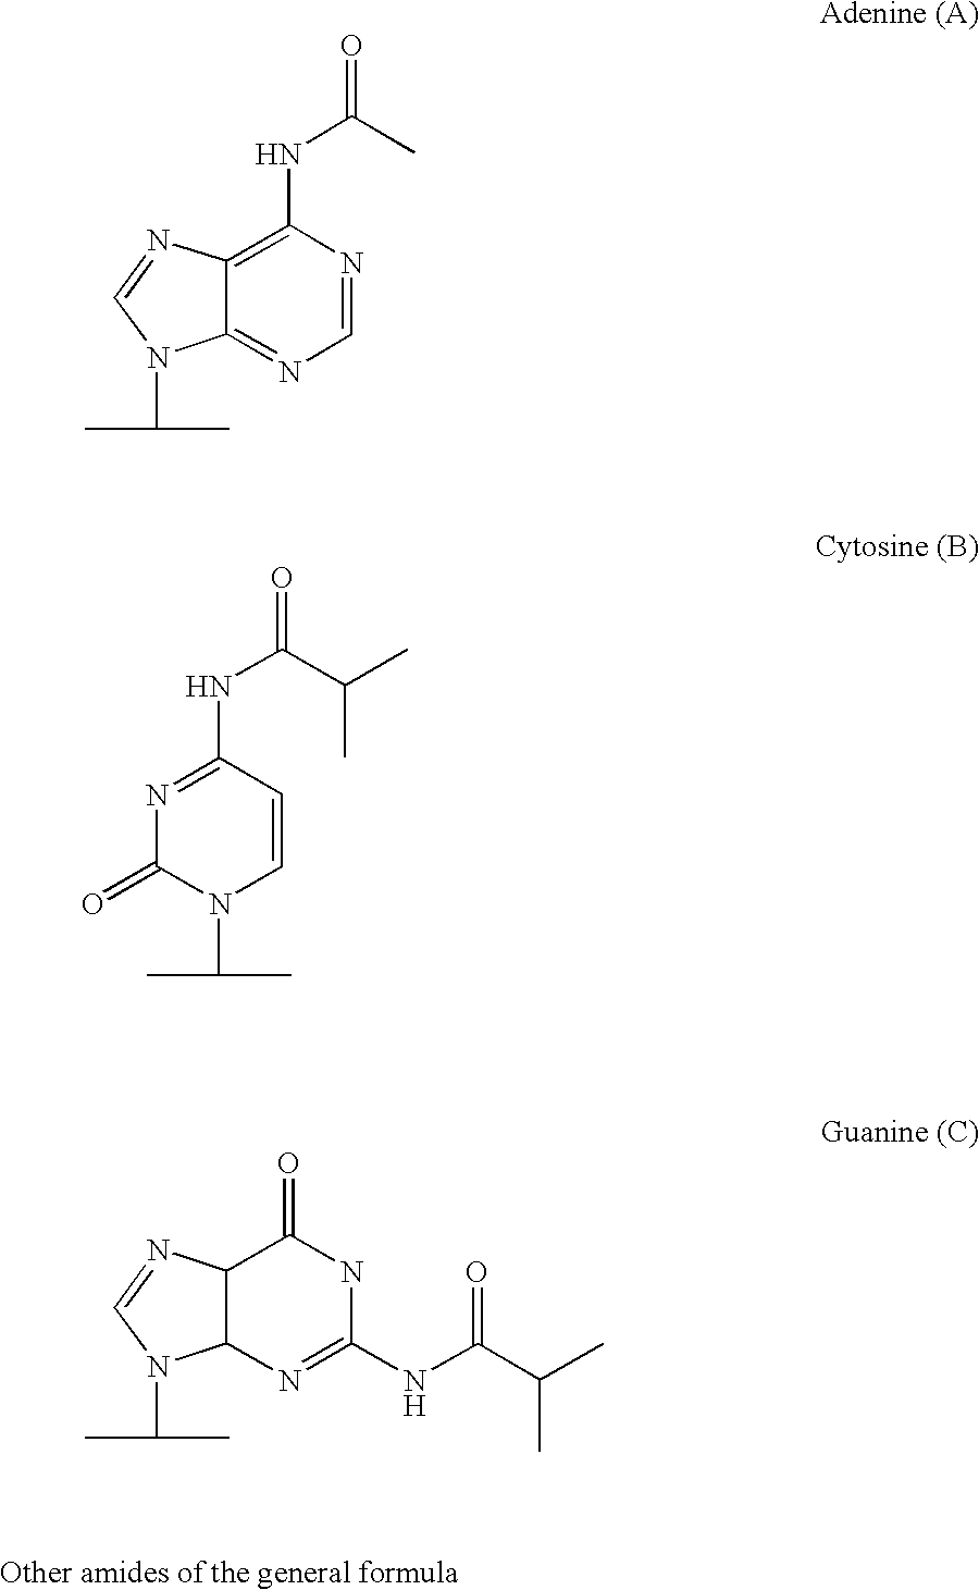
C12=C(NC(C)=O)N=CN=C1N(C(C)C)C=N2.C1=CC(NC(C(C)C)=O)=NC(=O)N1C(C)C.C12C(N=C(NC(C(C)C)=O)NC1=O)N(C(C)C)C=N2
